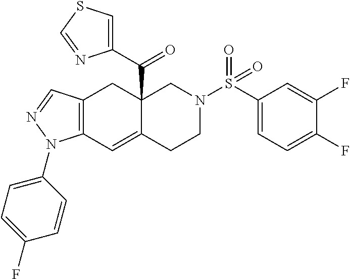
C12=C(C=C3C(C(C4=CSC=N4)=O)(C1)CN(S(C1=CC=C(F)C(F)=C1)(=O)=O)CC3)N(C1=CC=C(F)C=C1)N=C2
